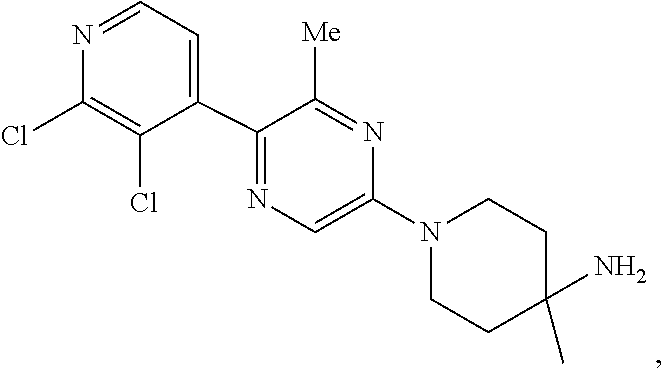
C1=C(N2CCC(N)(C)CC2)N=C([Me])C(C2=CC=NC(Cl)=C2Cl)=N1
